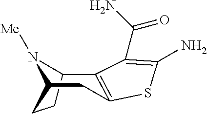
C12=C(SC(N)=C1C(N)=O)CC1CCC2N1[Me]
